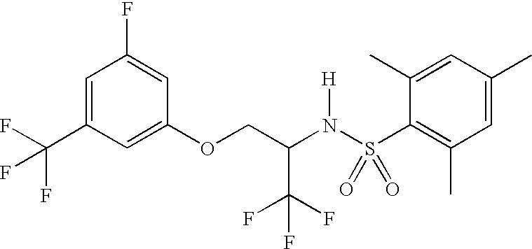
C1=C(C(F)(F)F)C=C(OCC(N(S(C2=C(C)C=C(C)C=C2C)(=O)=O)[H])C(F)(F)F)C=C1F
